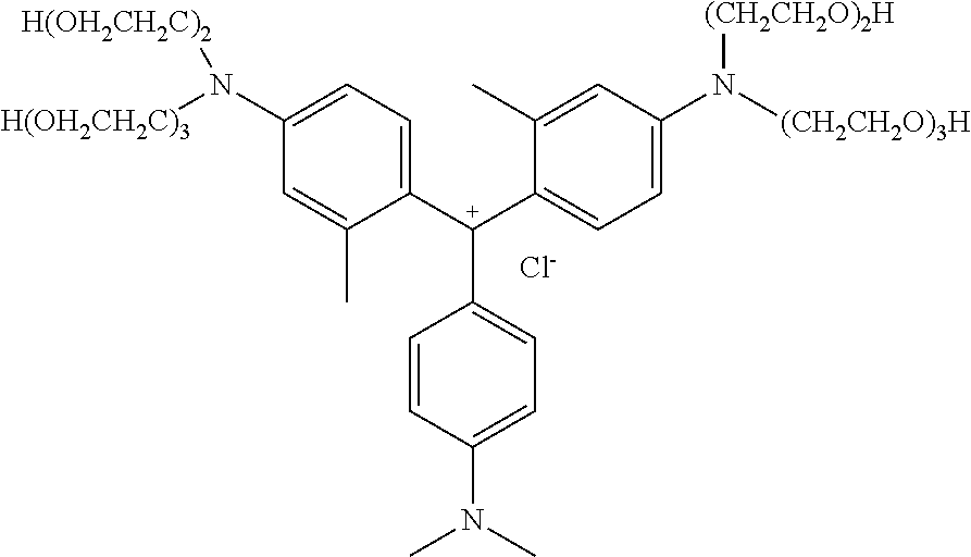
C1([C+](C2=CC=C(N([(CH2CH2O)3H])[(CH2CH2O)2H])C=C2C)C2=CC=C(N(C)C)C=C2)=CC=C(N([H(OH2CH2C)3])[H(OH2CH2C)2])C=C1C.[Cl-]
